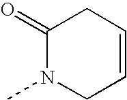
C1(=O)N(C)CC=CC1
